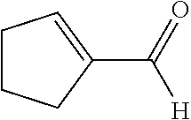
C1CCC(C(=O)[H])=C1
